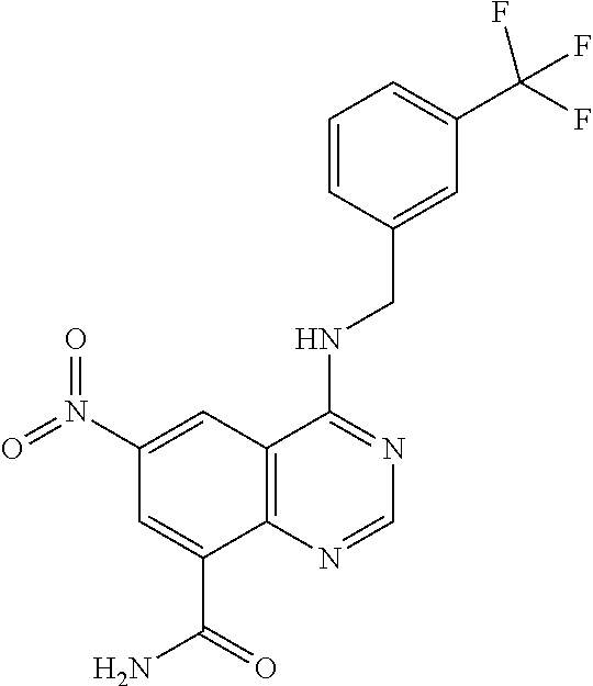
C1=C(CNC2=NC=NC3=C2C=C(N(=O)=O)C=C3C(=O)N)C=CC=C1C(F)(F)F
